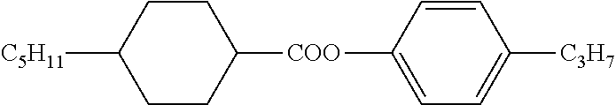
C1CC([C5H11])CCC1[COO]C1=CC=C([C3H7])C=C1
